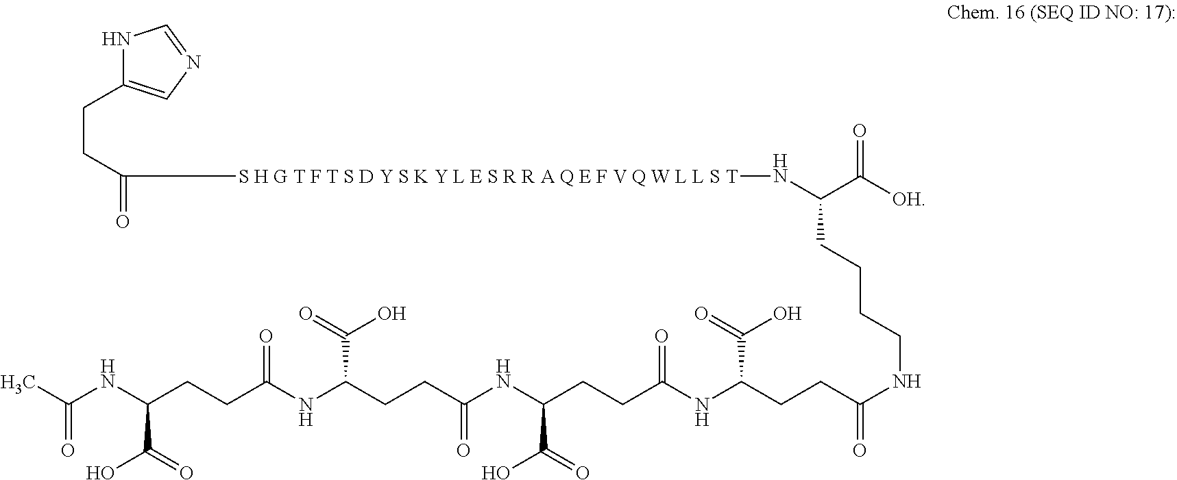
N1C(CCC(=O)[S H G T F T S D Y S K Y L E S R R A Q E F V Q W L L S T]NC(C(=O)[OH])CCCCNC(CCC(NC(CCC(NC(CCC(NC(CCC(NC(=O)C)C(O)=O)=O)C(=O)O)=O)C(O)=O)=O)C(O)=O)=O)=CN=C1
